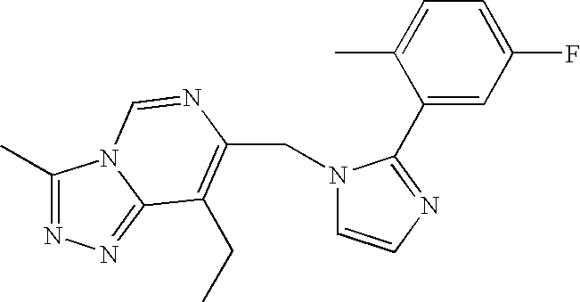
C(C1=C(CC)C2=NN=C(C)N2C=N1)N1C=CN=C1C1=CC(F)=CC=C1C
